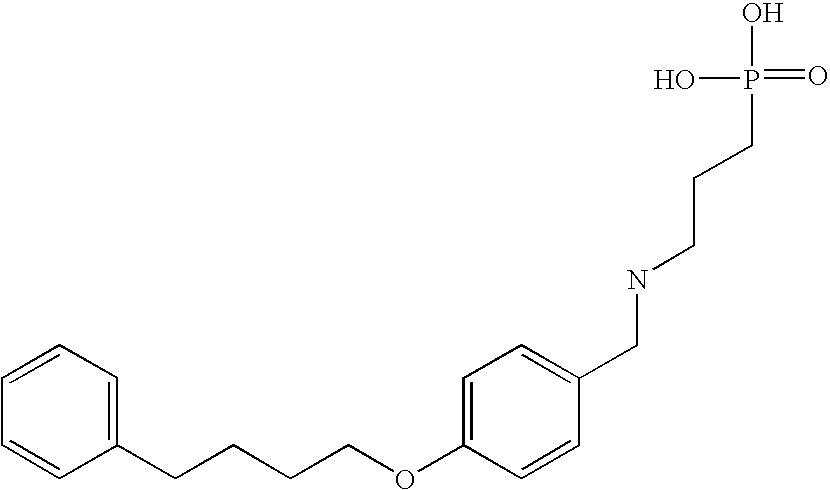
C(COC1=CC=C(CNCCCP(=O)(O)O)C=C1)CCC1=CC=CC=C1
